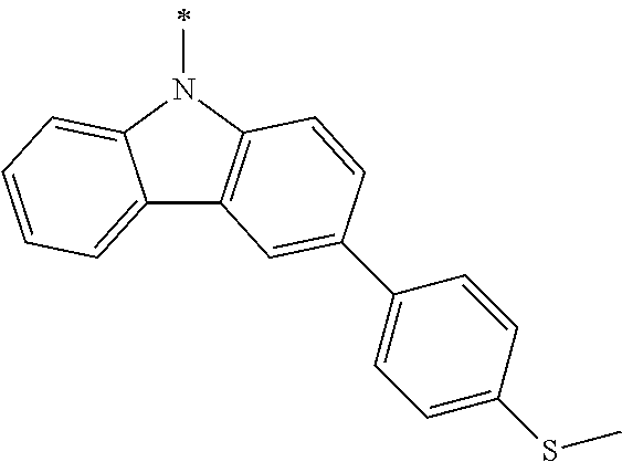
C12=CC=CC=C1N(C)C1=C2C=C(C2=CC=C(SC)C=C2)C=C1
